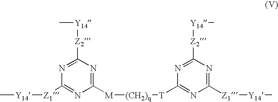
C[Y14][Z1]C1=NC([M][(CH2)q][T]C2=NC([Z1][Y14]C)=NC([Z2][Y14]C)=N2)=NC([Z2][Y14]C)=N1
